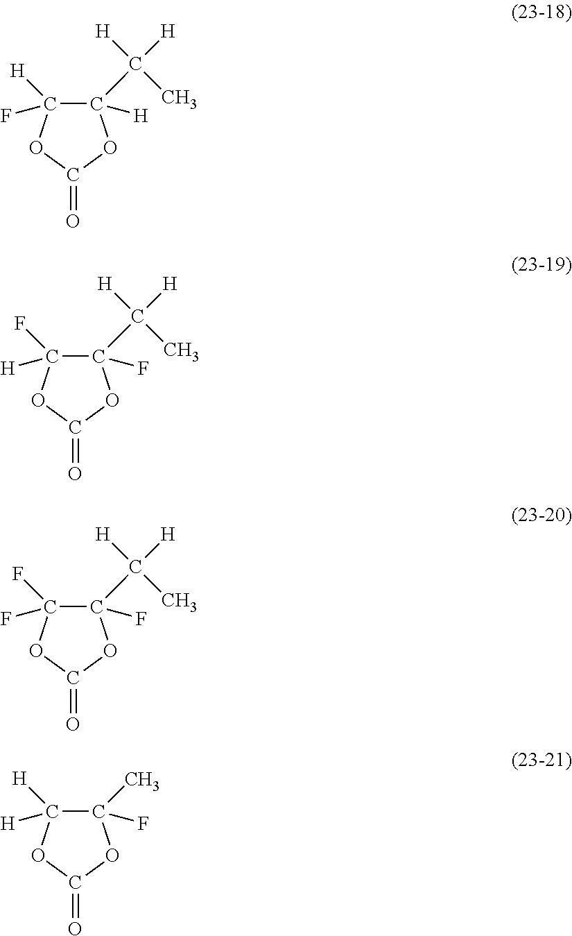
C1([H])(C([H])([H])C)C(F)([H])OC(=O)O1.C1(F)(C)C([H])([H])OC(=O)O1.C1(F)(C([H])([H])C)C([H])(F)OC(=O)O1.C1(F)(C([H])([H])C)C(F)(F)OC(=O)O1
